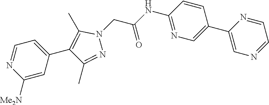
C1(C2=CN=C(NC(=O)CN3C(C)=C(C4=CC=NC([Me2N])=C4)C(C)=N3)C=C2)=CN=CC=N1
